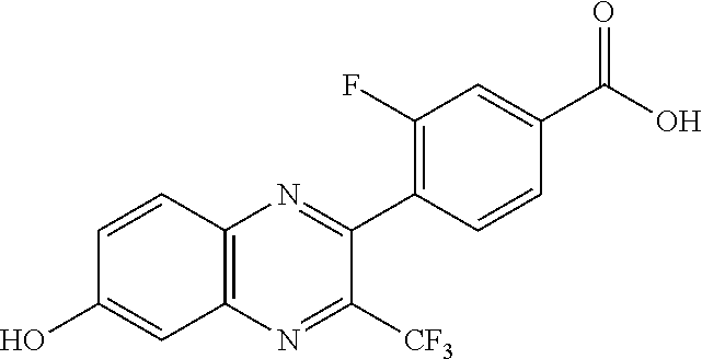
C1=CC(C2=NC3=C(N=C2[CF3])C=C(O)C=C3)=C(F)C=C1C(O)=O
